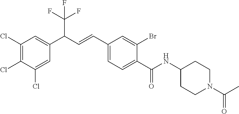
C1(Cl)=C(Cl)C(Cl)=CC(C(C=CC2=CC=C(C(NC3CCN(C(=O)C)CC3)=O)C(Br)=C2)C(F)(F)F)=C1
